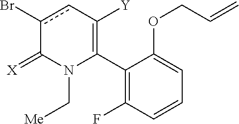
C1(C2=C([Y])cc(Br)C(=[X])N2C[Me])=C(F)C=CC=C1OCC=C
